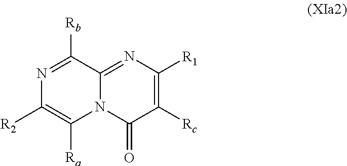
N1=C([Rb])C2=NC([R1])=C([Rc])C(=O)N2C([Ra])=C1[R2]
